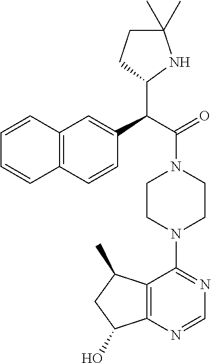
C12=C(C=CC(C(C(=O)N3CCN(C4=NC=NC5=C4C(C)CC5O)CC3)C3NC(C)(C)CC3)=C1)C=CC=C2
